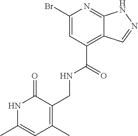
N1C(C)=CC(C)=C(CNC(C2=C3C(=NC(Br)=C2)NN=C3)=O)C1=O
